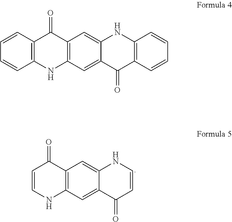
C1=CC(=O)C2=C(N1)C=C1C(=C2)NC=CC1=O.C1=CC2=C(C=C1)NC1=C(C2=O)C=C2C(=C1)C(=O)C1=C(N2)C=CC=C1
